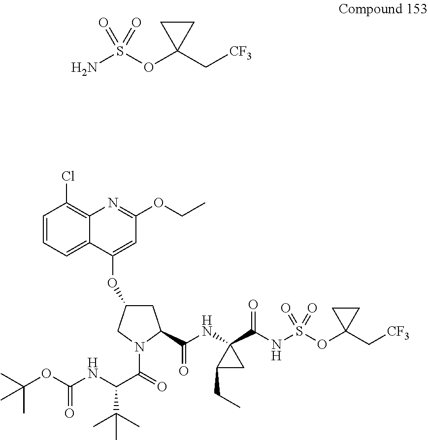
NS(OC1(C[CF3])CC1)(=O)=O.C1=CC=C2C(=C1Cl)N=C(OCC)C=C2OC1CC(C(=O)NC2(C(NS(OC3(C[CF3])CC3)(=O)=O)=O)C(CC)C2)N(C(C(NC(OC(C)(C)C)=O)C(C)(C)C)=O)C1
